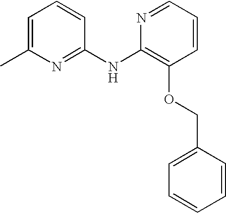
N1=C(NC2=C(OCC3=CC=CC=C3)C=CC=N2)C=CC=C1C
